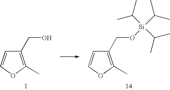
C1(CO)=C(C)OC=C1.C1(CO[Si](C(C)C)(C(C)C)C(C)C)=C(C)OC=C1
